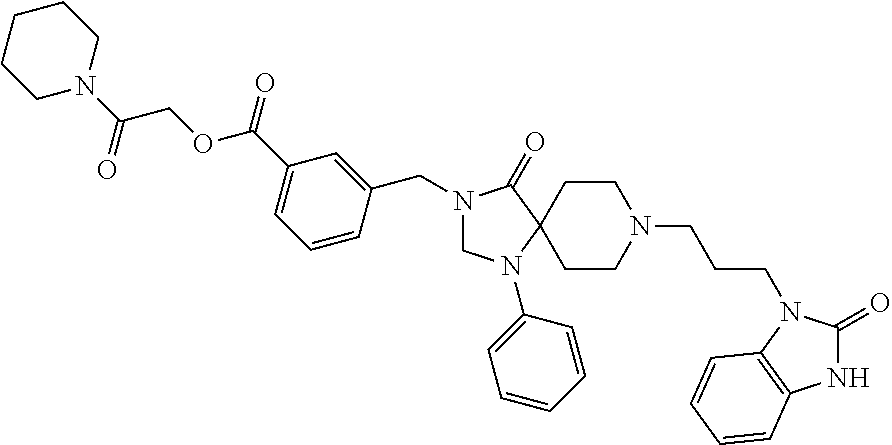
C1N(C2=CC=CC=C2)C2(C(=O)N1CC1=CC(C(OCC(N3CCCCC3)=O)=O)=CC=C1)CCN(CCCN1C(=O)NC3=C1C=CC=C3)CC2
